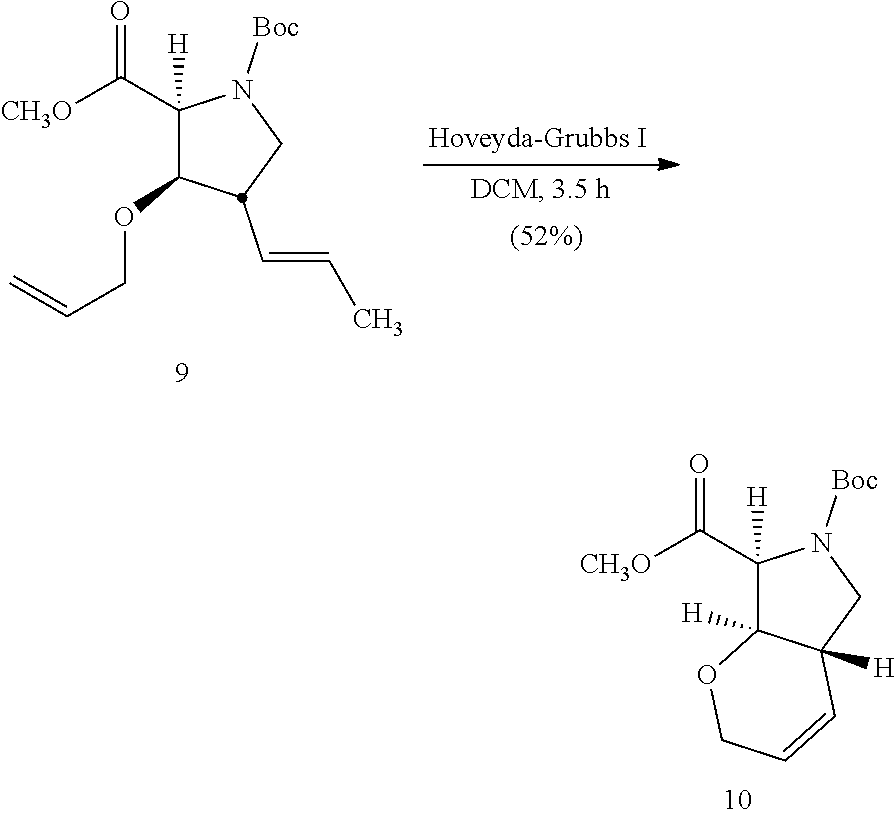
C1(C([CH3O])=O)([H])C(OCC=C)C(C=CC)CN1[Boc].C1(C([CH3O])=O)([H])C2([H])C([H])(CN1[Boc])C=CCO2
